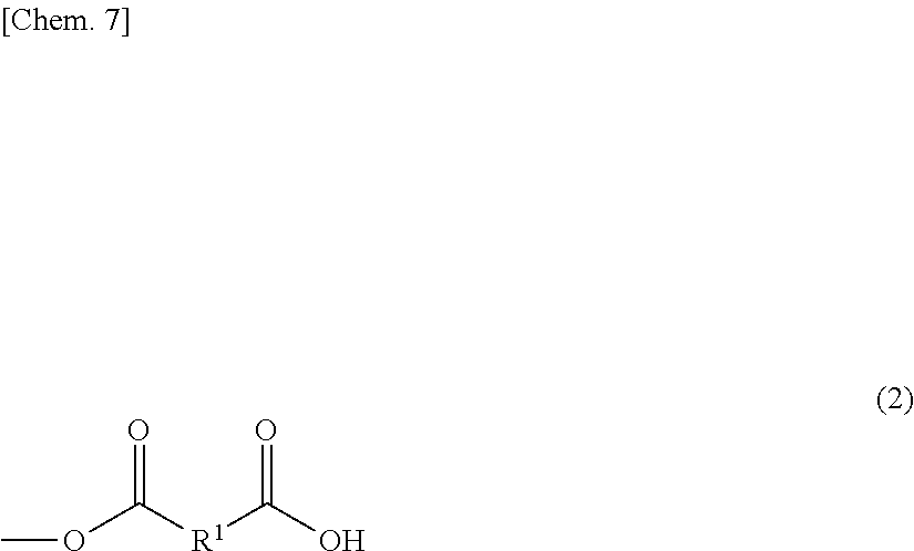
COC([R1]C(O)=O)=O
